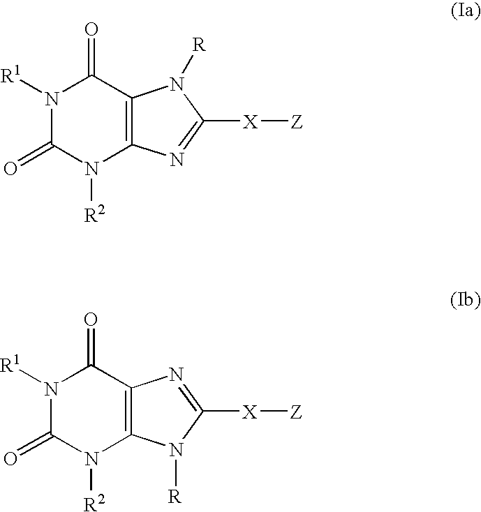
N1([R1])C(=O)N([R2])C2=C(C1=O)N([R])C([X][Z])=N2.N1([R1])C(=O)N([R2])C2=C(C1=O)N=C([X][Z])N2[R]
